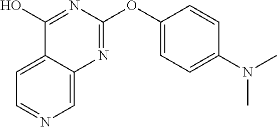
C1=C2C(=CN=C1)N=C(OC1=CC=C(N(C)C)C=C1)N=C2O
